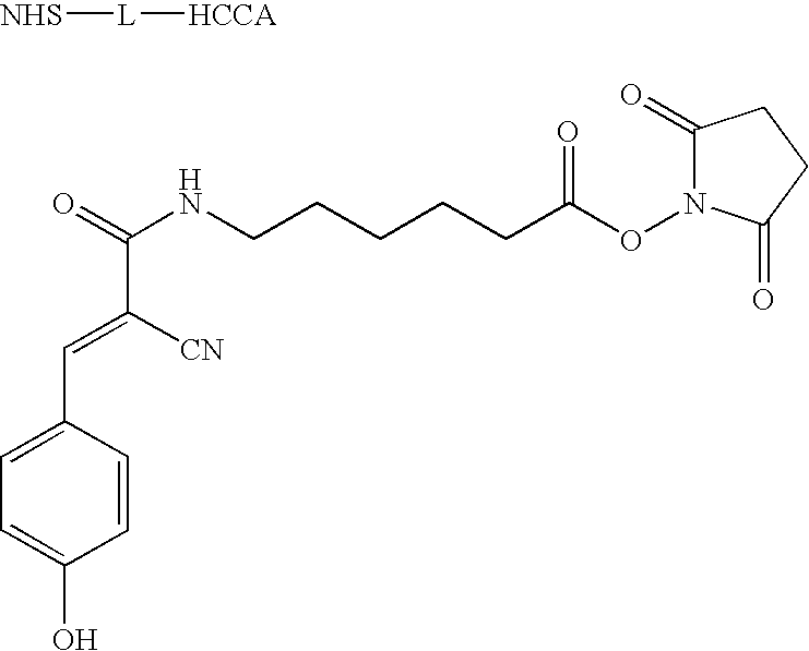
[NHS][L][HCCA].O=C(NCCCCCC(ON1C(=O)CCC1=O)=O)C([CN])=CC1=CC=C(O)C=C1
